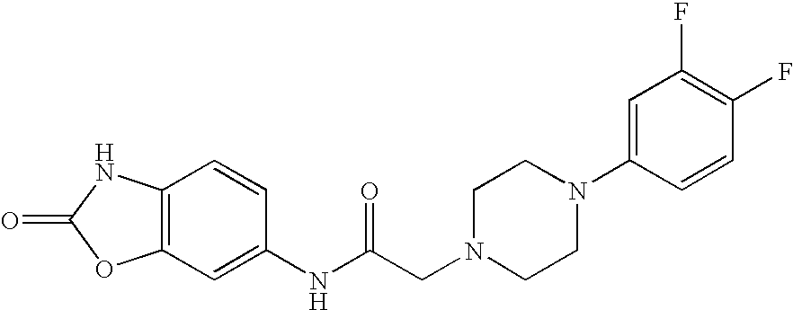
O=C1OC2=C(N1)C=CC(NC(CN1CCN(C3=CC(F)=C(F)C=C3)CC1)=O)=C2
